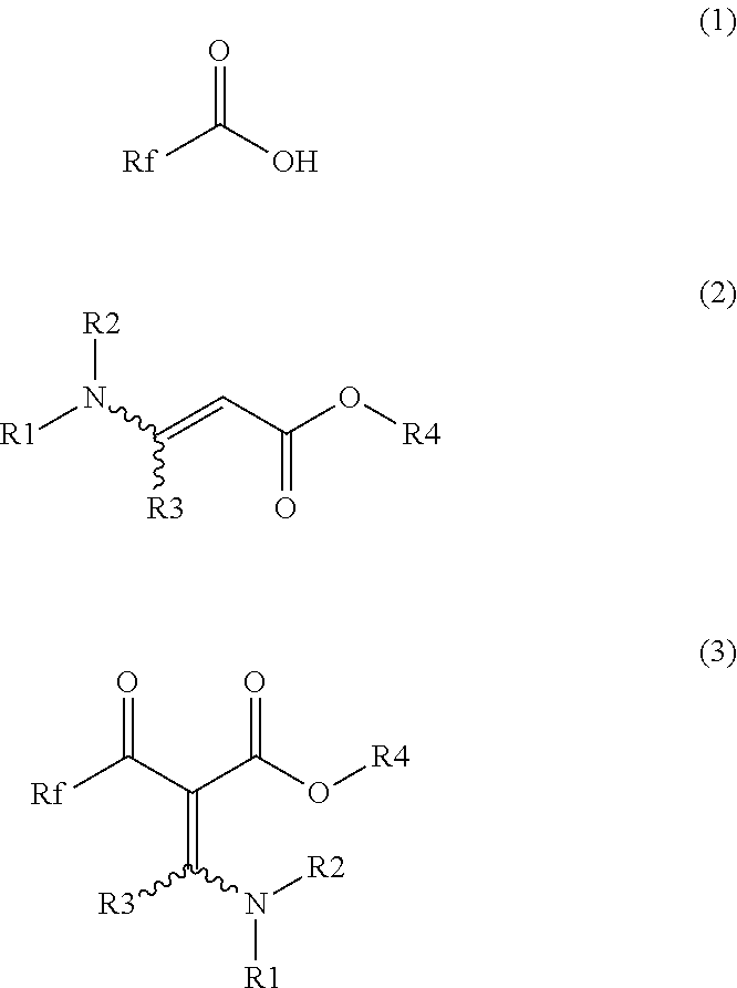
[Rf]C(O)=O.[R1]N(C(=CC(O[R4])=O)[R3])[R2].[Rf]C(C(C(O[R4])=O)=C([R3])N([R2])[R1])=O
